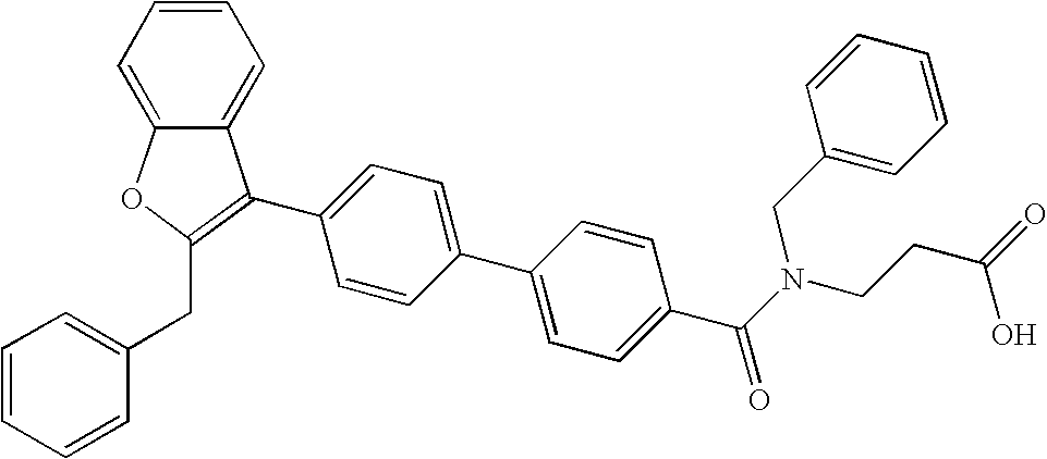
C1=C(C2=C(CC3=CC=CC=C3)OC3=CC=CC=C32)C=CC(C2=CC=C(C(N(CC3=CC=CC=C3)CCC(=O)O)=O)C=C2)=C1
